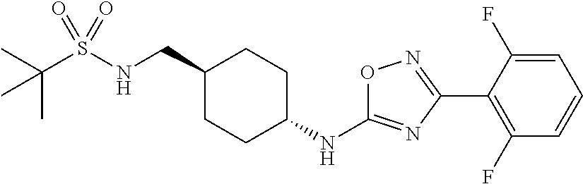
CC(S(NCC1CCC(NC2=NC(C3=C(F)C=CC=C3F)=NO2)CC1)(=O)=O)(C)C
